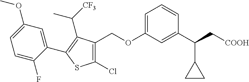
C1=C(OC)C=C(C2=C(C([CF3])C)C(COC3=CC=CC(C(C4CC4)C[COOH])=C3)=C(Cl)S2)C(F)=C1
